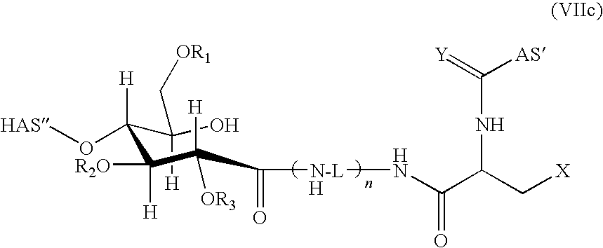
C([H])(C(C(C(C([N-L]NC(C(C[X])NC([AS])=[Y])=O)=O)([H])[OR3])([R2O])[H])([H])O[HAS])(O)C[OR1].[H]
